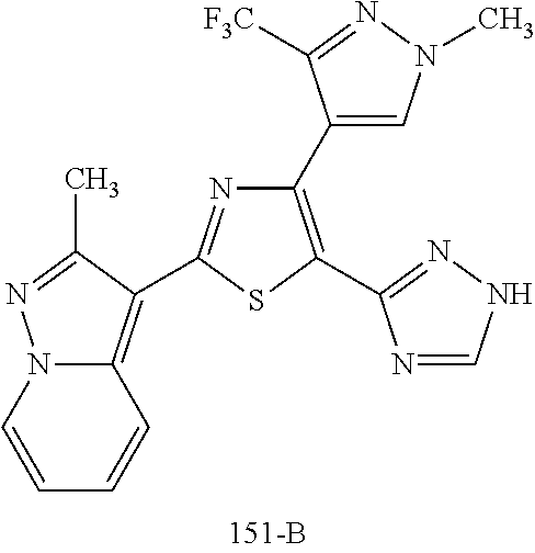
C1(C2=CN(C)N=C2[F3C])=C(C2=NNC=N2)SC(C2=C3C=CC=CN3N=C2C)=N1
